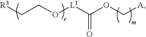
[R3]CCO[L1]C(OC[A])=O
